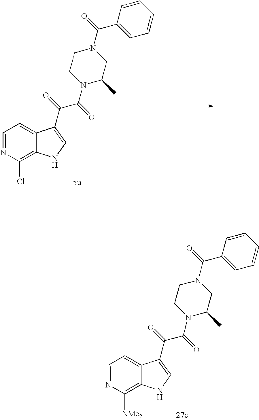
C1=NC(Cl)=C2C(=C1)C(C(=O)C(=O)N1C(C)CN(C(=O)C3=CC=CC=C3)CC1)=CN2.C1=NC([NMe2])=C2C(=C1)C(C(=O)C(=O)N1C(C)CN(C(=O)C3=CC=CC=C3)CC1)=CN2
